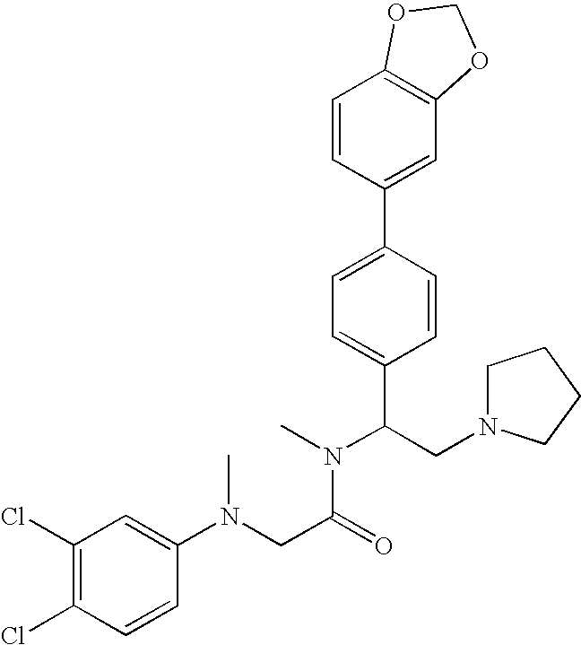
C1=CC(C2=CC=C(C(CN3CCCC3)N(C)C(CN(C3=CC(Cl)=C(Cl)C=C3)C)=O)C=C2)=CC2=C1OCO2
